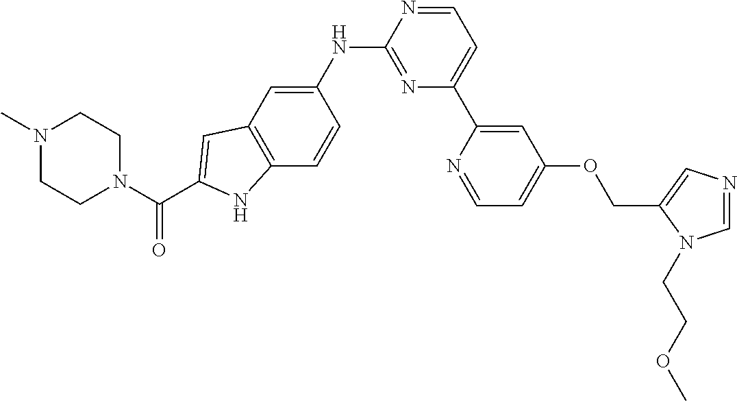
C1N(C)CCN(C(C2=CC3=C(C=CC(NC4=NC(C5=CC(OCC6=CN=CN6CCOC)=CC=N5)=CC=N4)=C3)N2)=O)C1
